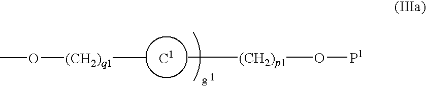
CO[(CH2)q1]C.[C1].C[(CH2)p1]O[P1]
